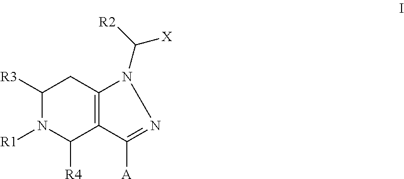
C1([R3])N([R1])C([R4])C2=C(C1)N(C([R2])[X])N=C2[A]
